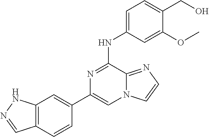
C12=C(C=CC(C3=CN4C(=NC=C4)C(NC4=CC=C(CO)C(OC)=C4)=N3)=C1)C=NN2
